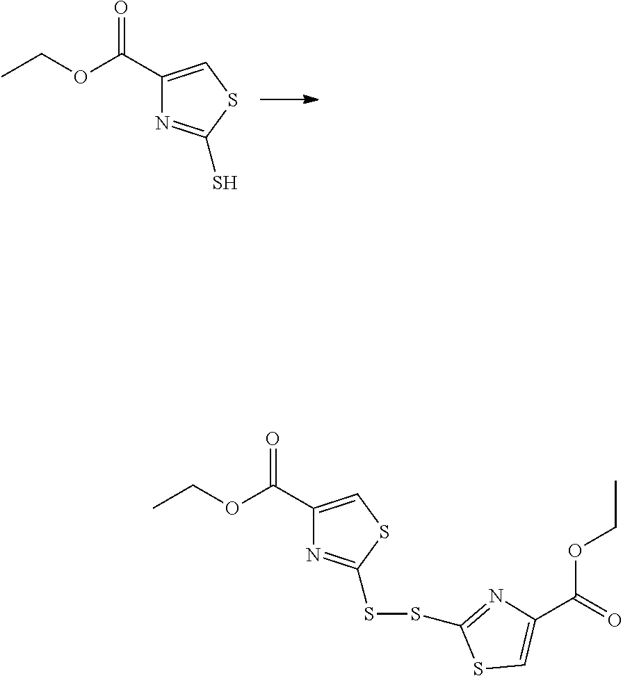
C1(C(OCC)=O)=CSC(S)=N1.C1(C(OCC)=O)=CSC(SSC2=NC(C(OCC)=O)=CS2)=N1
